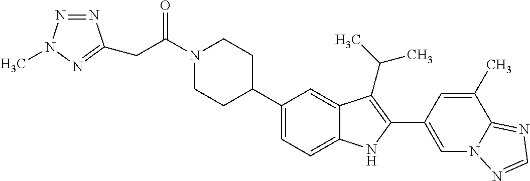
C(N1CCC(C2=CC=C3C(=C2)C(C(C)C)=C(C2=CN4C(=NC=N4)C(C)=C2)N3)CC1)(CC1=NN(C)N=N1)=O
